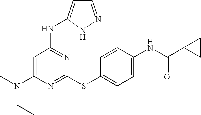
N(C1=CC(NC2=CC=NN2)=NC(SC2=CC=C(NC(=O)C3CC3)C=C2)=N1)(C)CC
